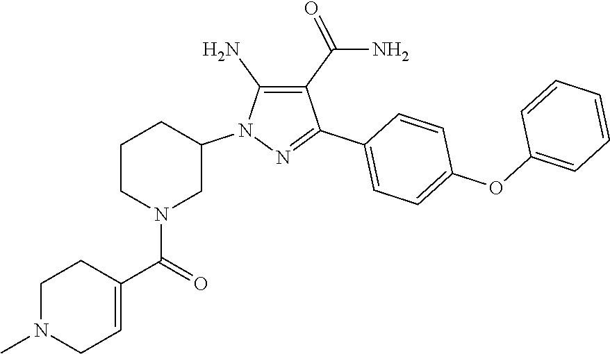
C1(C(N)=O)=C(N)N(C2CCCN(C(C3=CCN(C)CC3)=O)C2)N=C1C1=CC=C(OC2=CC=CC=C2)C=C1
